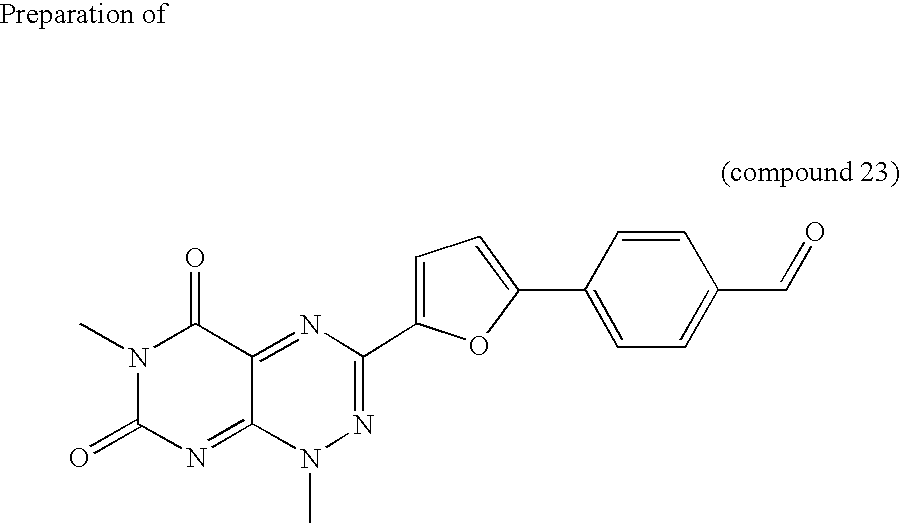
CN1C(=O)N=C2C(=NC(C3=CC=C(C4=CC=C(C=O)C=C4)O3)=NN2C)C1=O
